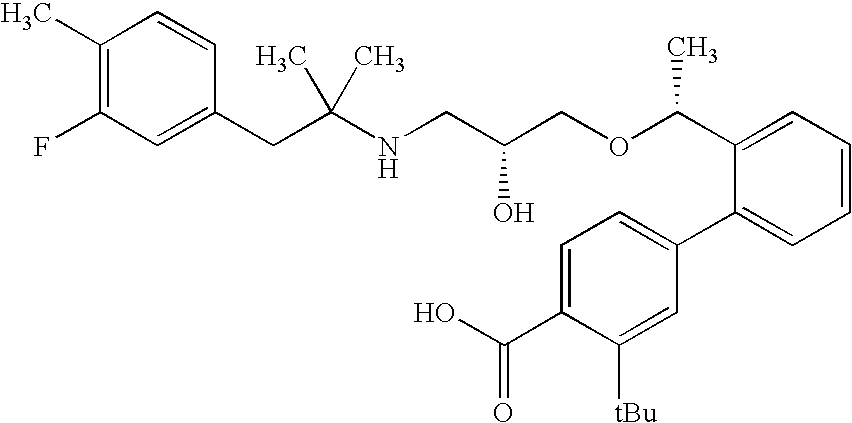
C1(F)=C(C)C=CC(CC(NCC(COC(C2=CC=CC=C2C2=CC=C(C(O)=O)C([tBu])=C2)C)O)(C)C)=C1
